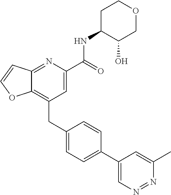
C12=C(CC3=CC=C(C4=CN=NC(C)=C4)C=C3)C=C(C(NC3C(O)COCC3)=O)N=C1C=CO2
